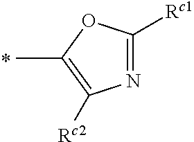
N1=C([Rc1])OC(C)=C1[Rc2]
